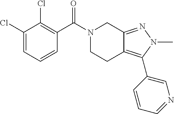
C1=CC=C(Cl)C(Cl)=C1C(N1CCC2=C(C3=CN=CC=C3)N(C)N=C2C1)=O
